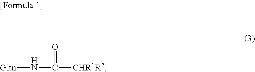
[Gltn]NC(=O)[CHR1R2]
